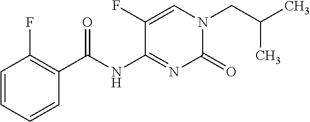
C(CN1C(=O)N=C(NC(C2=C(F)C=CC=C2)=O)C(F)=C1)(C)C
